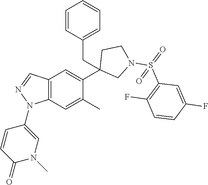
C1(C2=CC3=C(C=C2C)N(C2=CN(C)C(=O)C=C2)N=C3)(CC2=CC=CC=C2)CN(S(=O)(C2=C(F)C=CC(F)=C2)=O)CC1
